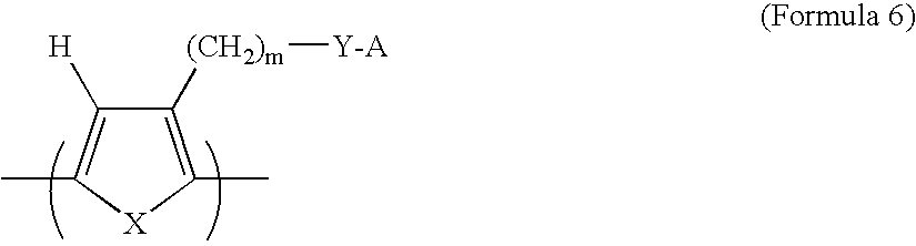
C1([H])=C(C)[X]C(C)=C1[(CH2)m][Y-A]
